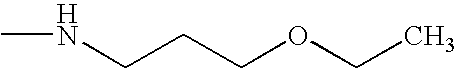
C(CCOCC)NC
